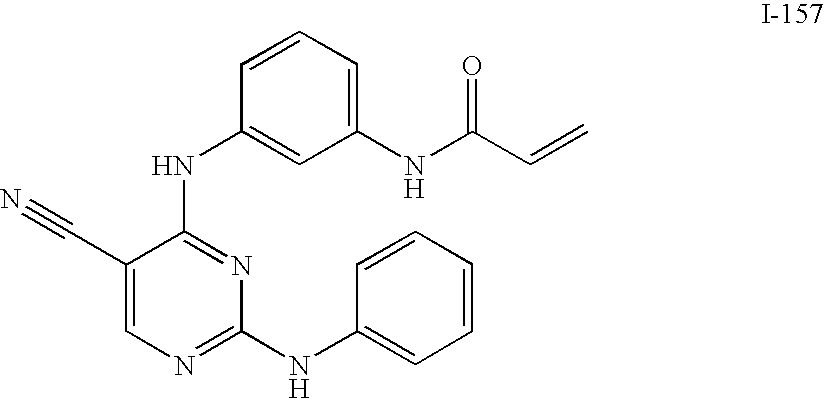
C1(NC(C=C)=O)=CC=CC(NC2=NC(NC3=CC=CC=C3)=NC=C2C#N)=C1
